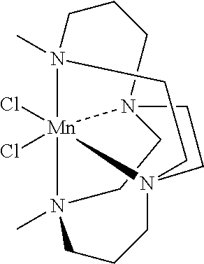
N123CCN45CCCN(C)(CC1)[Mn]24(Cl)(Cl)N(C)(CCC3)CC5
